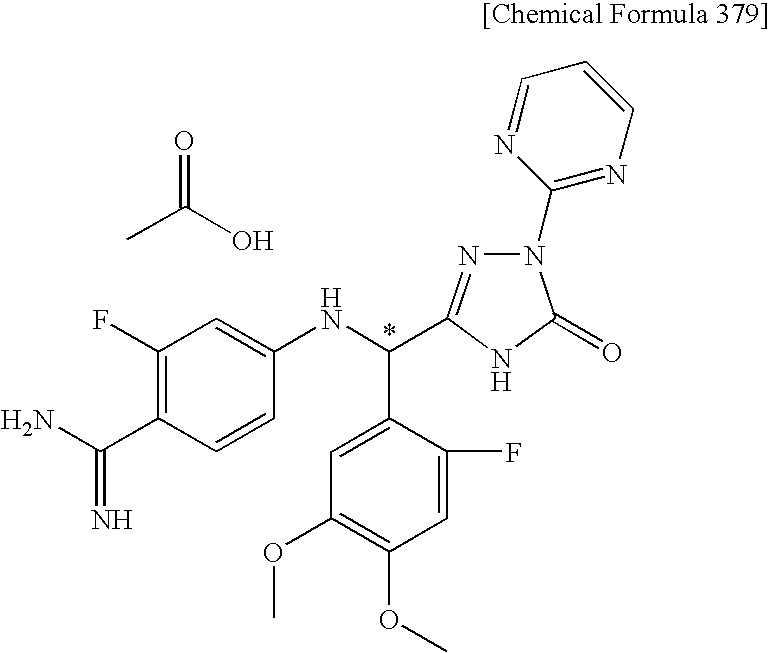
C1(F)=C(C(N)=N)C=CC(NC(C2=CC(OC)=C(OC)C=C2F)C2=NN(C3=NC=CC=N3)C(=O)N2)=C1.CC(=O)O
